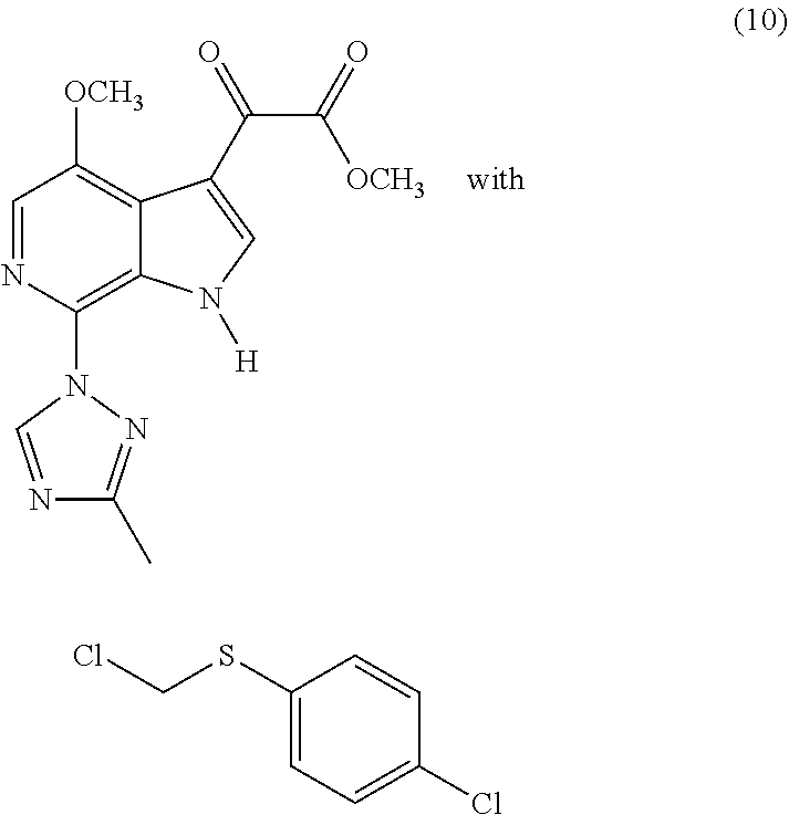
C(C(=O)[OCH3])(=O)C1=CN([H])C2=C(N3C=NC(C)=N3)N=CC([OCH3])=C21.C1(SCCl)=CC=C(Cl)C=C1
